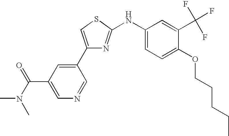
C1(C2=CC(C(N(C)C)=O)=CN=C2)=CSC(NC2=CC=C(OCCCCC)C(C(F)(F)F)=C2)=N1
